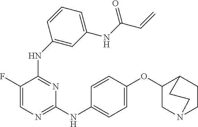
C1=C(F)C(NC2=CC(NC(C=C)=O)=CC=C2)=NC(NC2=CC=C(OC3CN4CCC3CC4)C=C2)=N1
